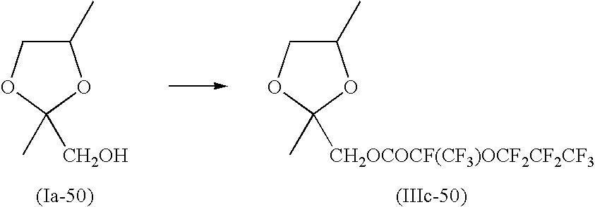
C1(C)COC(C)([CH2OH])O1.C1(C)COC(C)([CH2OCOCF(CF3)OCF2CF2CF3])O1
